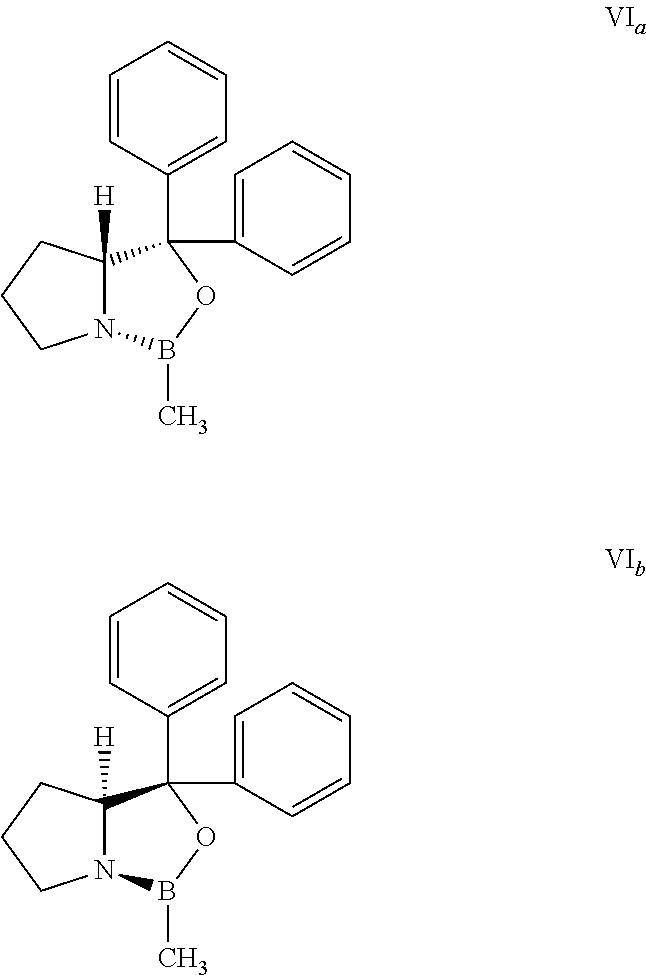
N12C([H])(CCC1)C(C1=CC=CC=C1)(C1=CC=CC=C1)OB2C.N12C([H])(CCC1)C(C1=CC=CC=C1)(C1=CC=CC=C1)OB2C
